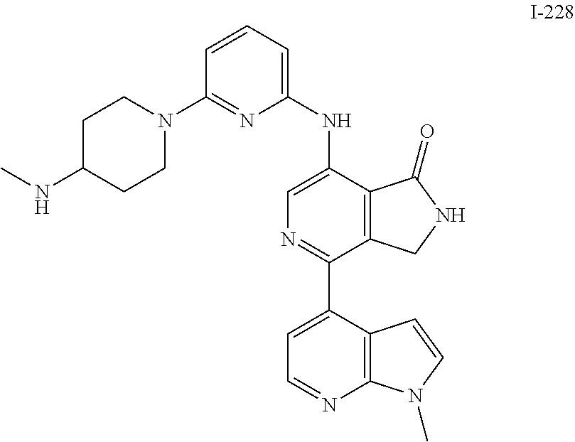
C1(C2=CC=NC3=C2C=CN3C)=NC=C(NC2=CC=CC(N3CCC(NC)CC3)=N2)C2=C1CNC2=O
